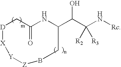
[D]1CC(=O)NC(C(C(N[Rc])([R2])[R3])O)CB[Z][Y][X]1
